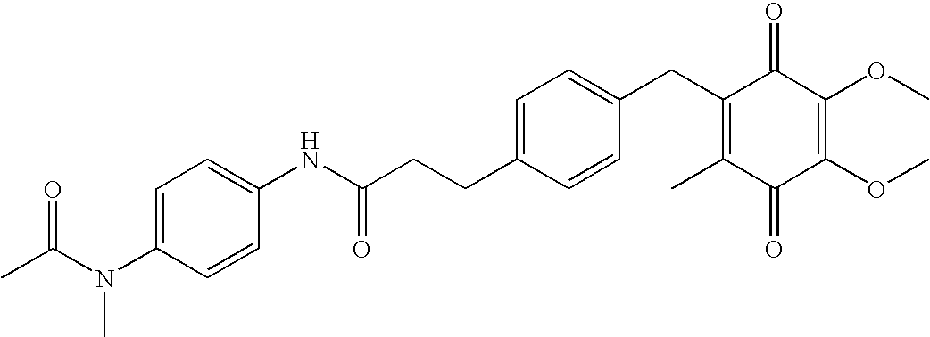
C1(=O)C(C)=C(CC2=CC=C(CCC(NC3=CC=C(N(C(C)=O)C)C=C3)=O)C=C2)C(=O)C(OC)=C1OC
